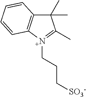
C1(C)(C)C2=C([N+](CCC[SO3-])=C1C)C=CC=C2
